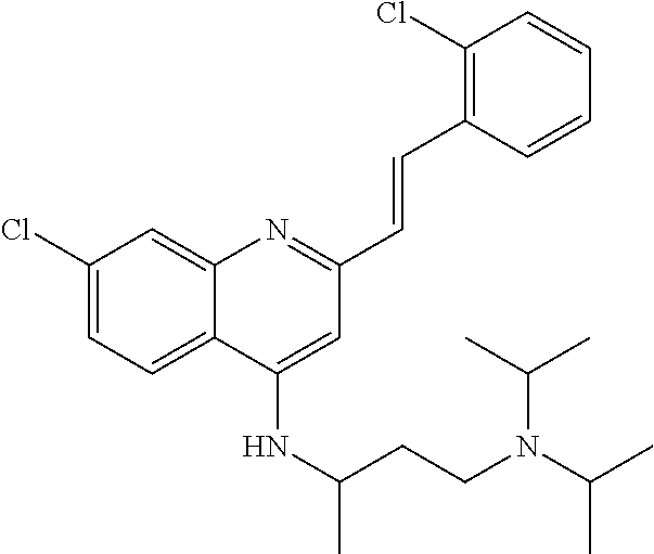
C1(Cl)=CC=C2C(=C1)N=C(C=CC1=C(Cl)C=CC=C1)C=C2NC(C)CCN(C(C)C)C(C)C
